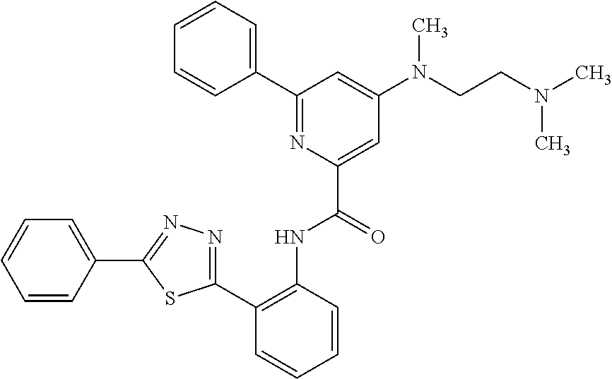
C1(C2=NC(C(=O)NC3=C(C4=NN=C(C5=CC=CC=C5)S4)C=CC=C3)=CC(N(CCN(C)C)C)=C2)=CC=CC=C1
